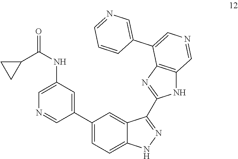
C1(C2=CC=C3C(=C2)C(C2=NC4=C(N2)C=NC=C4C2=CN=CC=C2)=NN3)=CC(NC(C2CC2)=O)=CN=C1
